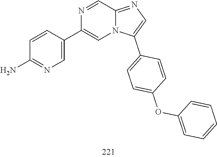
N1=CC2=NC=C(C3=CC=C(OC4=CC=CC=C4)C=C3)N2C=C1C1=CN=C(N)C=C1
